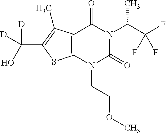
C12=C(N(CCOC)C(=O)N(C(C(F)(F)F)C)C1=O)SC(C(O)([D])[D])=C2C
